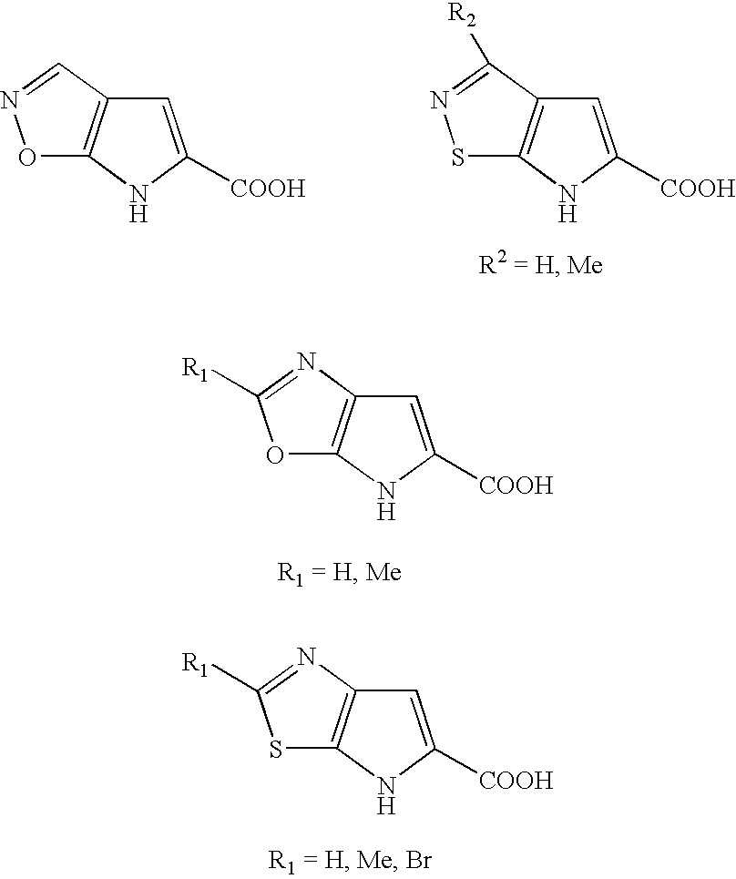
O1C2=C(C=N1)C=C([COOH])N2.S1C2=C(C([R2])=N1)C=C([COOH])N2.O1C2=C(N=C1[R1])C=C([COOH])N2.S1C2=C(N=C1[R1])C=C([COOH])N2
